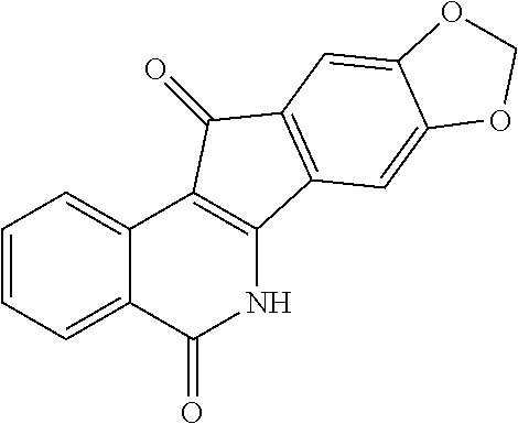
C1=CC=C2C(=C1)C1=C(NC2=O)C2=C(C1=O)C=C1C(=C2)OCO1
